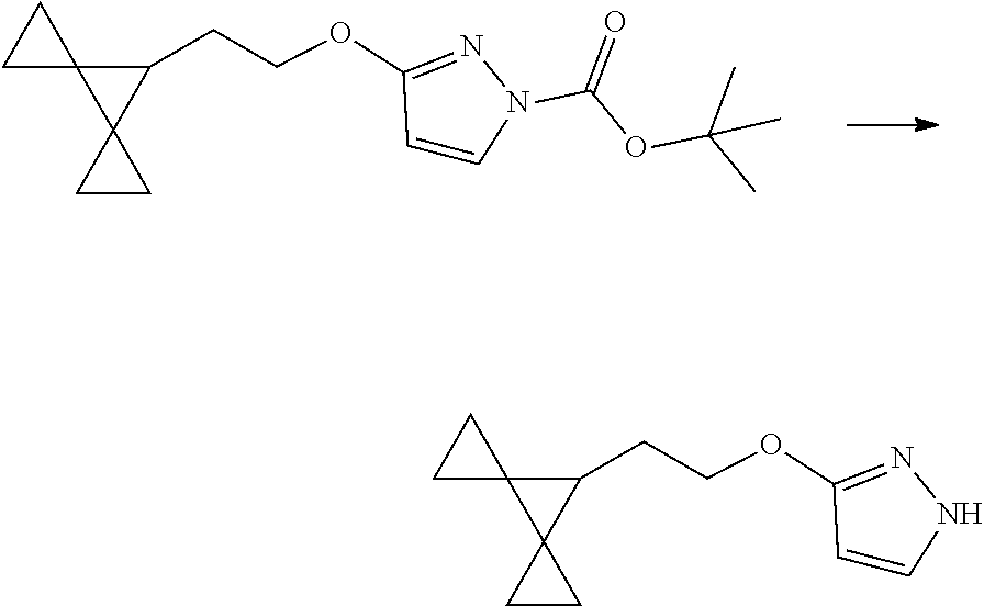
N1N=C(OCCC2C3(C24CC4)CC3)C=C1.O=C(OC(C)(C)C)N1N=C(OCCC2C3(C24CC4)CC3)C=C1
